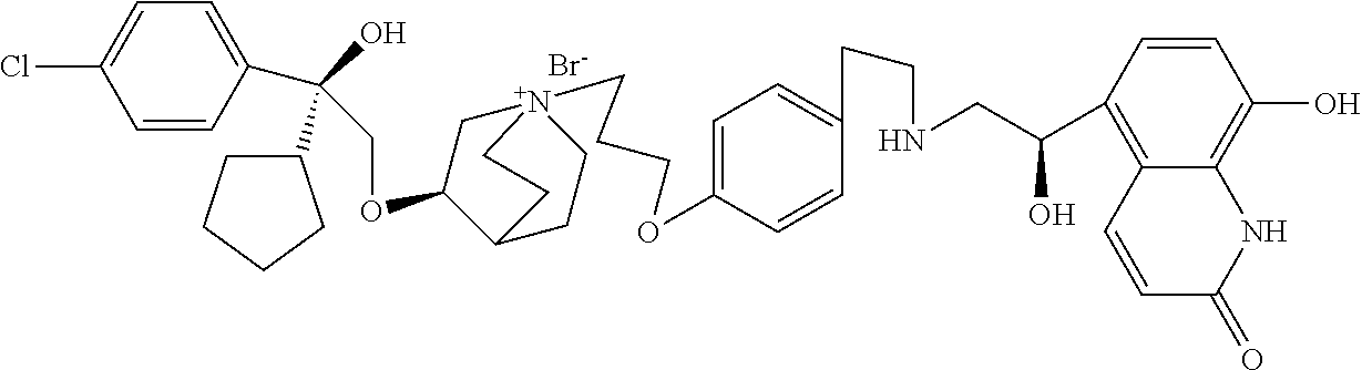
[Br-].C(OC1C[N+]2(CCCOC3=CC=C(CCNCC(C4=C5C(=C(O)C=C4)NC(=O)C=C5)O)C=C3)CCC1CC2)C(C1=CC=C(Cl)C=C1)(O)C1CCCC1
